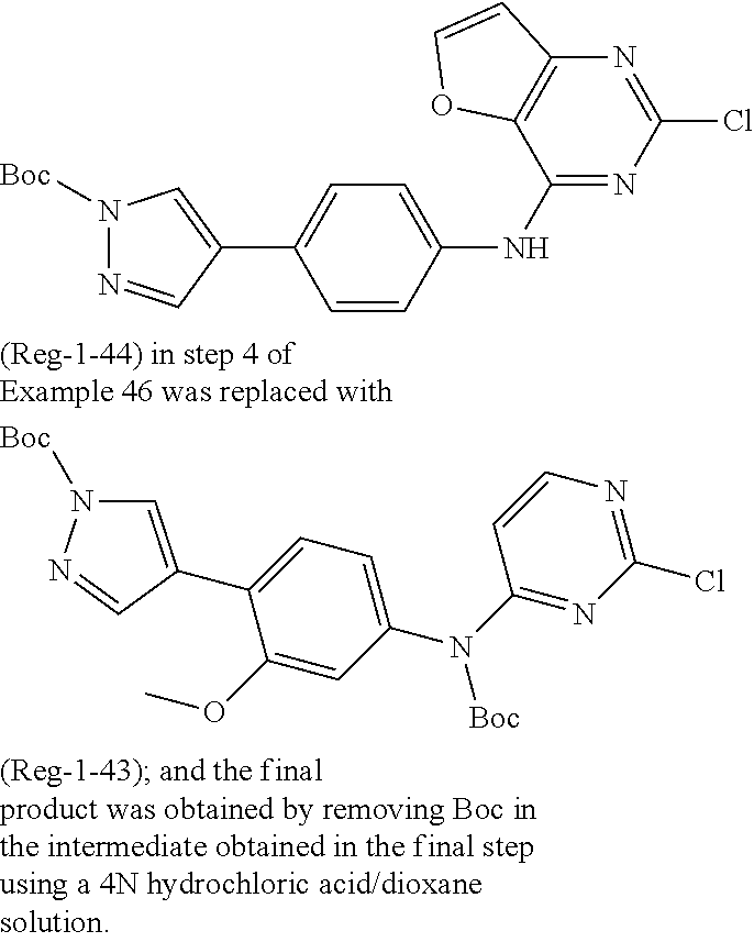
C1(C2=CN([Boc])N=C2)=CC=C(N(C2=NC(Cl)=NC=C2)[Boc])C=C1OC.C1(NC2=CC=C(C3=CN([Boc])N=C3)C=C2)=NC(Cl)=NC2=C1OC=C2
